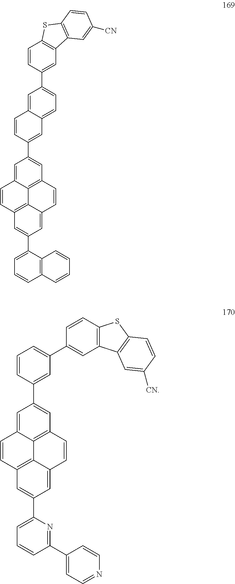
C12=C3C=C(C4=CC=CC5=C4C=CC=C5)C=C1C=CC1=C2C(=CC(C2=CC4=CC=C(C5=CC6=C(C=C5)SC5=C6C=C([CN])C=C5)C=C4C=C2)=C1)C=C3.C12=C3C=C(C4=CC=CC(C5=CC=NC=C5)=N4)C=C1C=CC1=C2C(=CC(C2=CC(C4=CC5=C(C=C4)SC4=C5C=C([CN])C=C4)=CC=C2)=C1)C=C3
